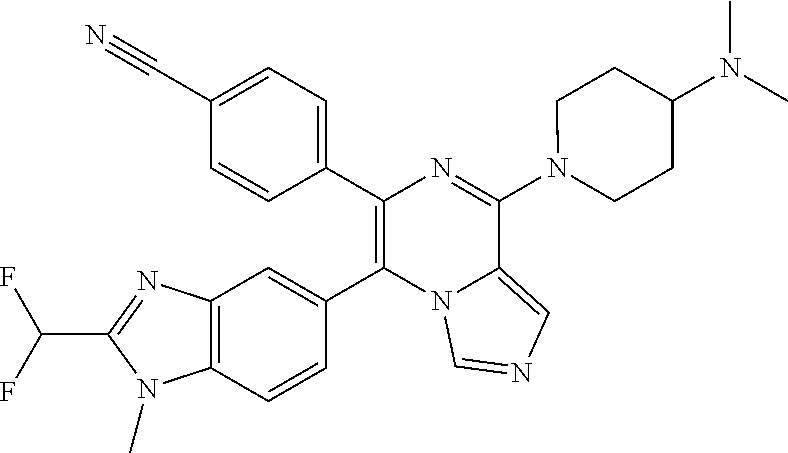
C12=C(N=C(C(F)F)N1C)C=C(C1=C(C3=CC=C(C#N)C=C3)N=C(N3CCC(N(C)C)CC3)C3=CN=CN13)C=C2
